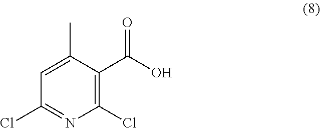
C1(Cl)=NC(Cl)=C(C(O)=O)C(C)=C1
